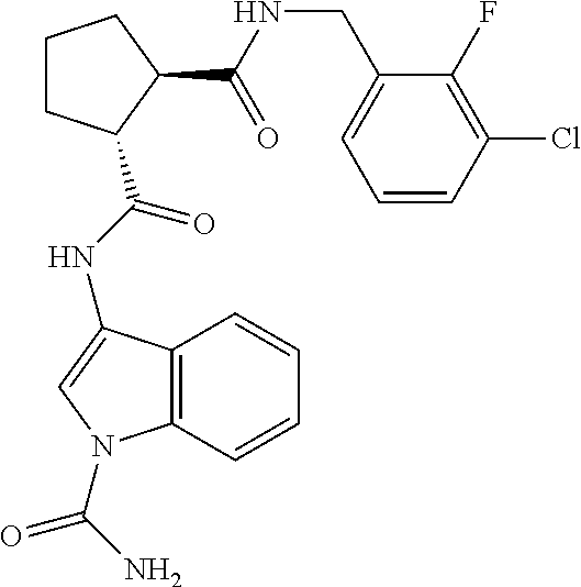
C1CCC(C(=O)NCC2=CC=CC(Cl)=C2F)C1C(NC1=CN(C(N)=O)C2=C1C=CC=C2)=O
